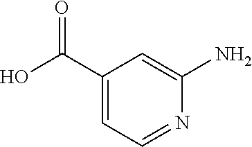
C1=NC(N)=CC(C(O)=O)=C1
